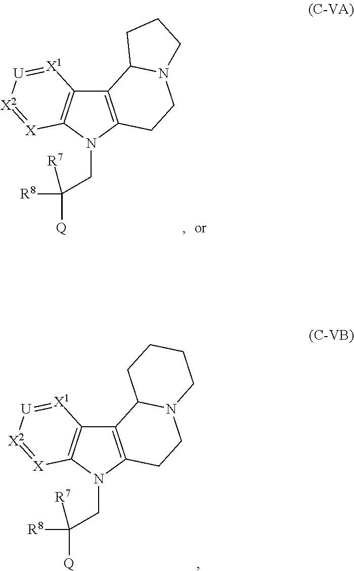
C12=C(N(CC([R8])([Q])[R7])C3=C1[X1]=[U][X2]=[X]3)CCN1C2CCC1.C12=C(N(CC([R8])([Q])[R7])C3=C1[X1]=[U][X2]=[X]3)CCN1C2CCCC1
